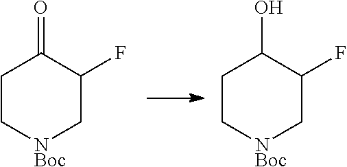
C1C[NBoc]CC(F)C1=O.C1C[NBoc]CC(F)C1O
